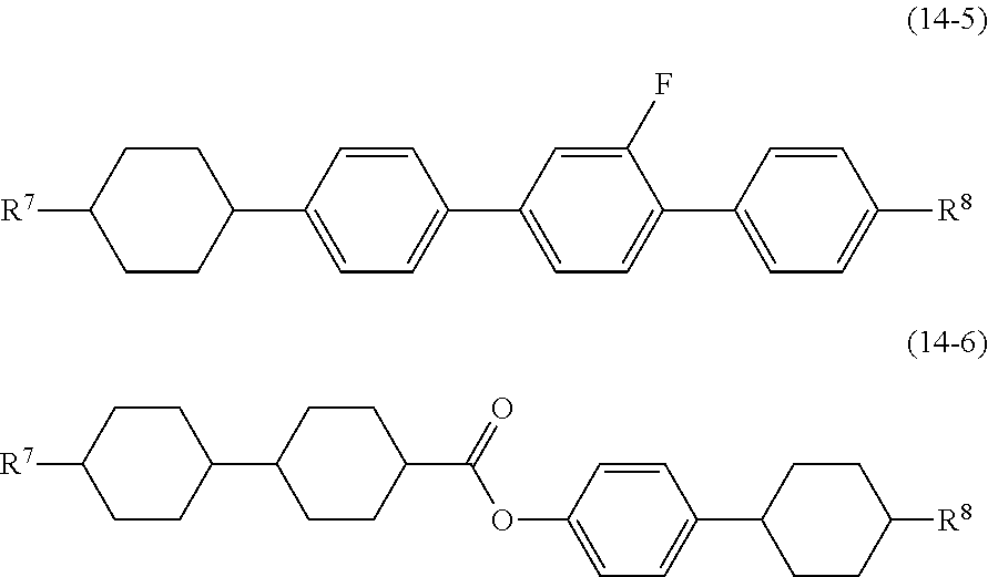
C1(C2=CC=C(C3=CC=C(C4=CC=C([R8])C=C4)C(F)=C3)C=C2)CCC([R7])CC1.C1(C2CCC(C(OC3=CC=C(C4CCC([R8])CC4)C=C3)=O)CC2)CCC([R7])CC1
